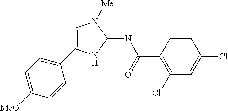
C1=C(C2=CC=C([MeO])C=C2)NC(=NC(=O)C2=C(Cl)C=C(Cl)C=C2)N1[Me]
